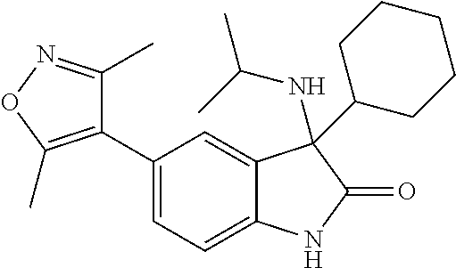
C1=C(C2=C(C)ON=C2C)C=C2C(=C1)NC(=O)C2(NC(C)C)C1CCCCC1
